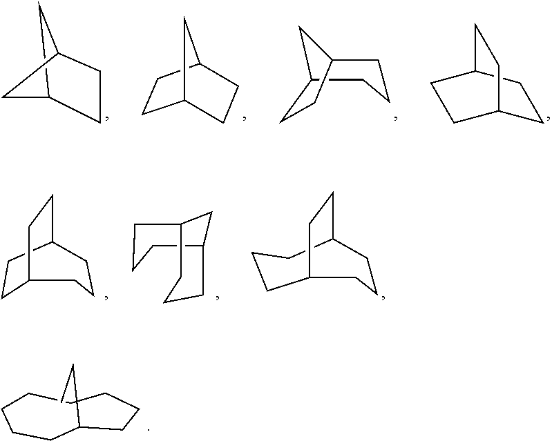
C12CC(CC1)C2.C1CC2CCC1C2.C12CCCC(C1)CC2.C1C2CCC(C1)CC2.C1CC2CCC1CCC2.C1C2CCCC(CC1)C2.C1C2CCC(CC1)CCC2.C1CCCC(CC)CCCC1
